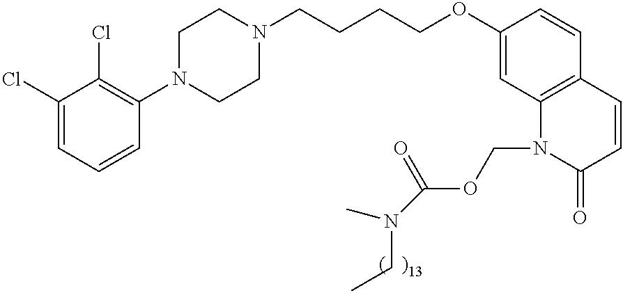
C1(Cl)=CC=CC(N2CCN(CCCCOC3=CC4=C(C=C3)C=CC(=O)N4COC(=O)N(CC)C)CC2)=C1Cl
